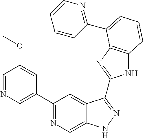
C1(C2=NC=C3C(=C2)C(C2=NC4=C(N2)C=CC=C4C2=NC=CC=C2)=NN3)=CN=CC(OC)=C1
